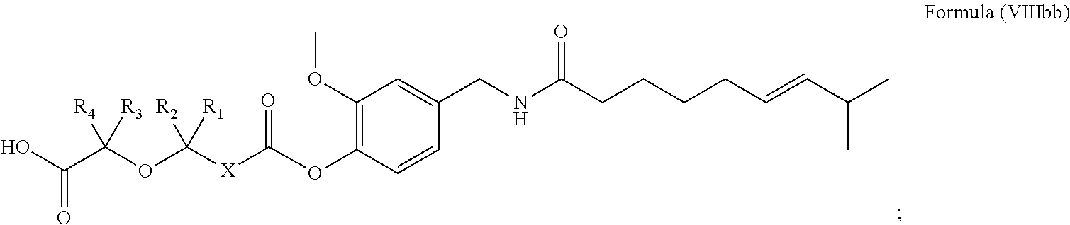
C1(OC([X]C([R2])([R1])OC(C(O)=O)([R4])[R3])=O)=C(OC)C=C(CNC(CCCCC=CC(C)C)=O)C=C1
